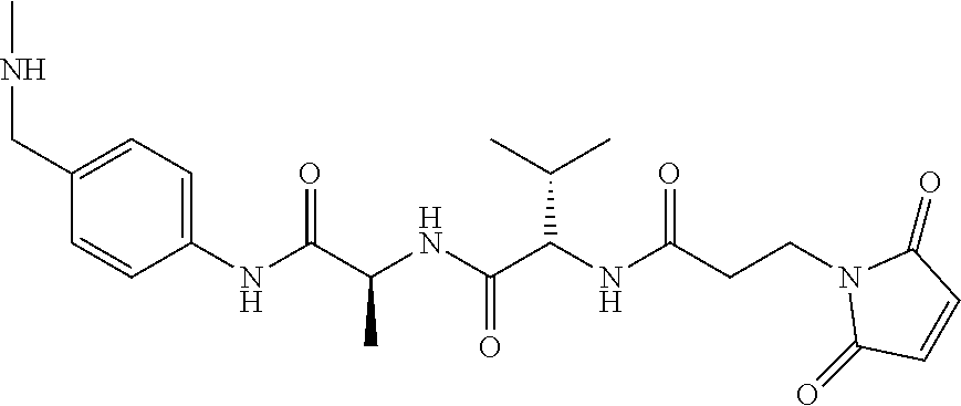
N(C(C(NC(C(NC(CCN1C(=O)C=CC1=O)=O)C(C)C)=O)C)=O)C1=CC=C(CNC)C=C1
